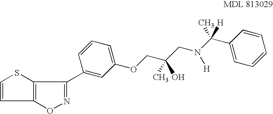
C1=CC2=C(S1)C(C1=CC(OCC(CN(C(C3=CC=CC=C3)(C)[H])[H])(C)O)=CC=C1)=NO2
